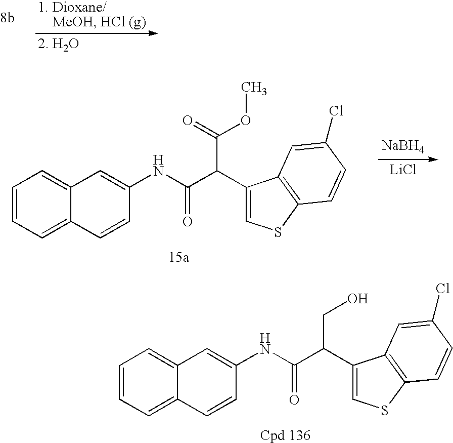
C1=CC=C2C(=C1)C=C(NC(C(C1=CSC3=C1C=C(Cl)C=C3)CO)=O)C=C2.C1=CC=C2C(=C1)C=C(NC(C(C1=CSC3=C1C=C(Cl)C=C3)C(=O)OC)=O)C=C2.[NaBH4].[LiCl]
